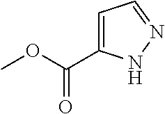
COC(=O)C1=CC=NN1
